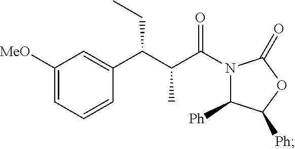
C1([MeO])=CC=CC(C(C(C(N2C([Ph])C([Ph])OC2=O)=O)C)CC)=C1
